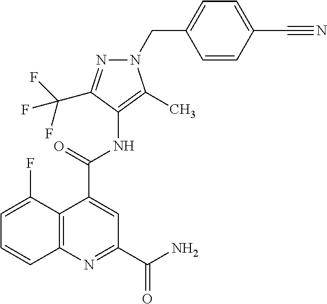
C12=C(N=C(C(N)=O)C=C1C(NC1=C(C)N(CC3=CC=C(C#N)C=C3)N=C1C(F)(F)F)=O)C=CC=C2F
